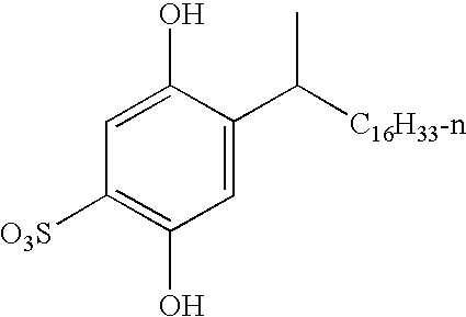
C1=C(O)C(C([C16H33-n])C)=CC(O)=C1[O3S]
